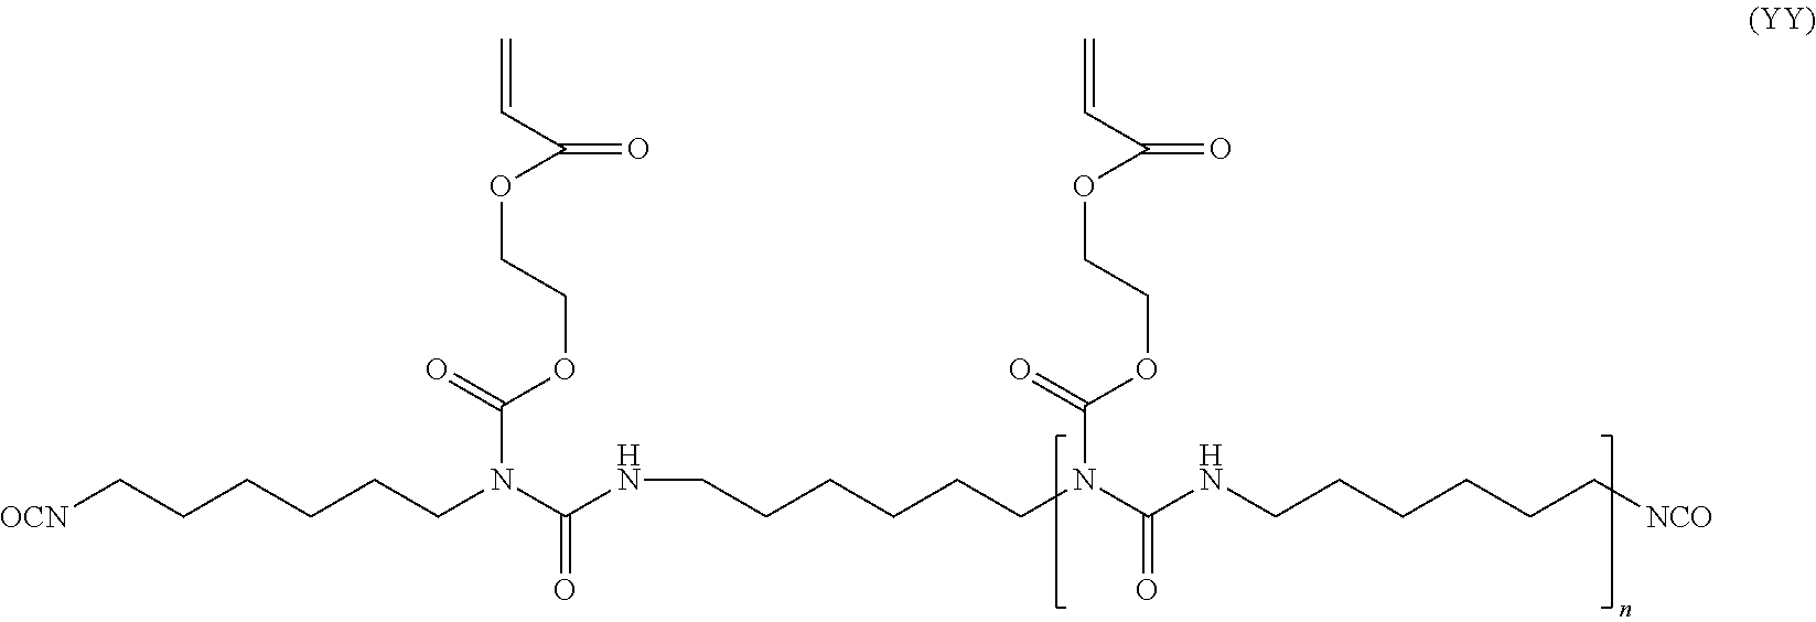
[OCN]CCCCCCN(C(NCCCCCCN(C(NCCCCCC[NCO])=O)C(OCCOC(C=C)=O)=O)=O)C(OCCOC(C=C)=O)=O
